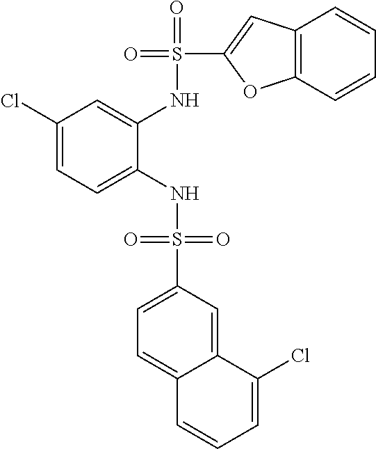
C1(Cl)=CC=C(NS(=O)(=O)C2=CC=C3C(=C2)C(Cl)=CC=C3)C(NS(=O)(C2=CC3=C(O2)C=CC=C3)=O)=C1
